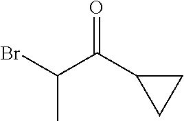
BrC(C(C1CC1)=O)C
